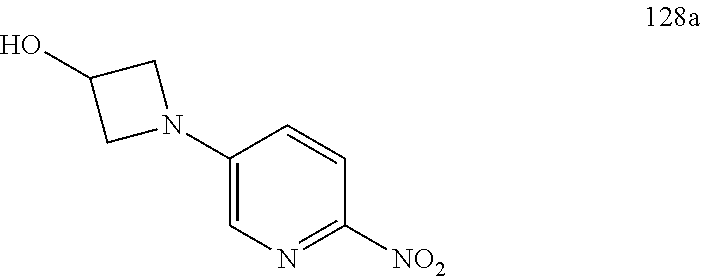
C1(N2CC(O)C2)=CN=C([NO2])C=C1
